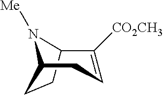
C12CCC(N1[Me])CC=C2[CO2CH3]
